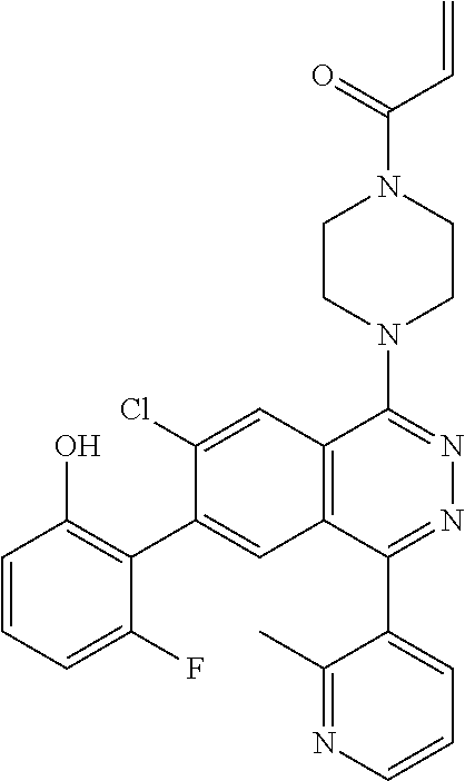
C1CN(C2=NN=C(C3=CC=CN=C3C)C3=C2C=C(Cl)C(C2=C(O)C=CC=C2F)=C3)CCN1C(C=C)=O
